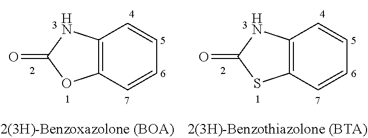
C12=C(C=CC=C1)OC(=O)N2.C12=C(C=CC=C1)SC(=O)N2
